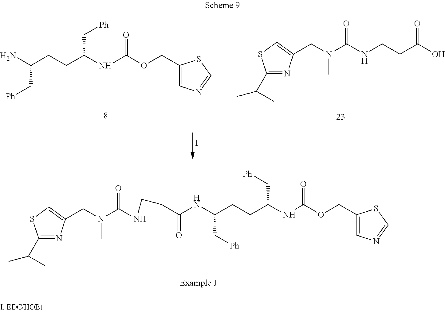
C(N(C(NCCC(=O)NC(CCC(NC(OCC1=CN=CS1)=O)C[Ph])C[Ph])=O)C)C1=CSC(C(C)C)=N1.NC(CCC(C[Ph])NC(OCC1=CN=CS1)=O)C[Ph].C(NCCC(O)=O)(=O)N(CC1=CSC(C(C)C)=N1)C.I
